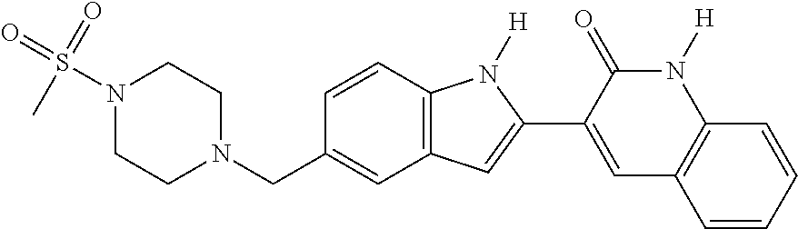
N1(S(=O)(=O)C)CCN(CC2=CC3=C(C=C2)N([H])C(C2=CC4=C(N([H])C2=O)C=CC=C4)=C3)CC1
